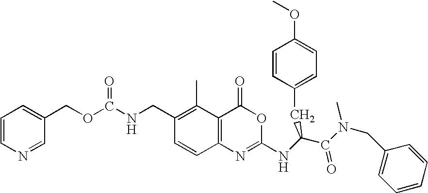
C1(CNC(OCC2=CC=CN=C2)=O)=C(C)C2=C(C=C1)N=C(NC(C(N(C)CC1=CC=CC=C1)=O)CC1=CC=C(OC)C=C1)OC2=O
